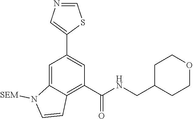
C1=C2C(=C(C(NCC3CCOCC3)=O)C=C1C1=CN=CS1)C=CN2[SEM]
